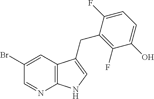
C1(Br)=CC2=C(N=C1)NC=C2CC1=C(F)C(O)=CC=C1F
